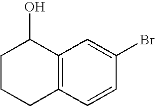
C12=C(C=CC(Br)=C1)CCCC2O
